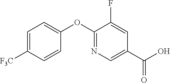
C1=C([F3C])C=CC(OC2=NC=C(C(O)=O)C=C2F)=C1
